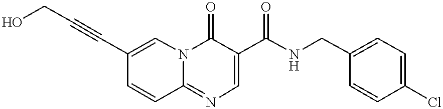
OCC#CC1=CN2C(=NC=C(C(NCC3=CC=C(Cl)C=C3)=O)C2=O)C=C1
